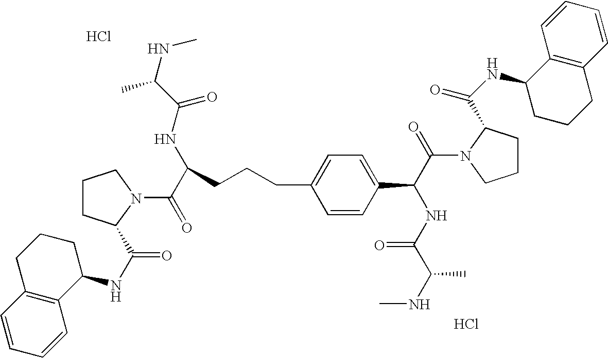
Cl.Cl.C1(NC(=O)C2CCCN2C(=O)C(NC(C(NC)C)=O)CCCC2=CC=C(C(C(=O)N3CCCC3C(NC3CCCC4=C3C=CC=C4)=O)NC(C(NC)C)=O)C=C2)CCCC2=C1C=CC=C2
